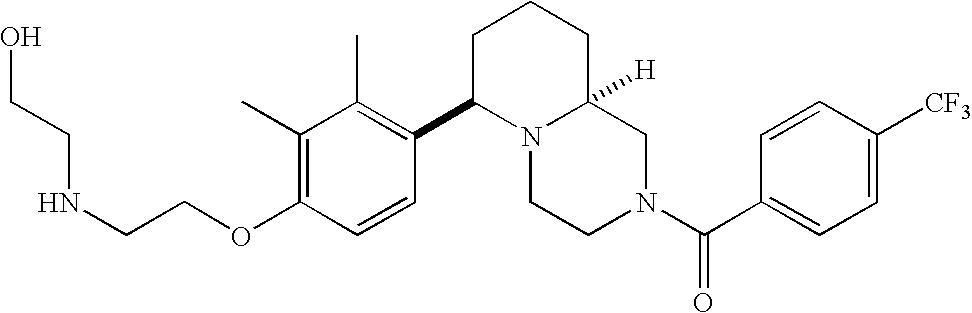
C(OC1=C(C)C(C)=C(C2N3CCN(C(C4=CC=C([CF3])C=C4)=O)CC3([H])CCC2)C=C1)CNCCO
